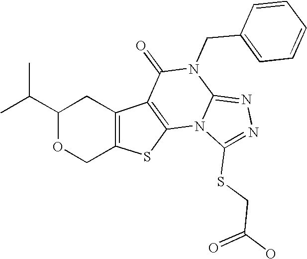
C1(C(C)C)OCC2=C(C1)C1=C(S2)N2C(=NN=C2SCC(O)=O)N(CC2=CC=CC=C2)C1=O
